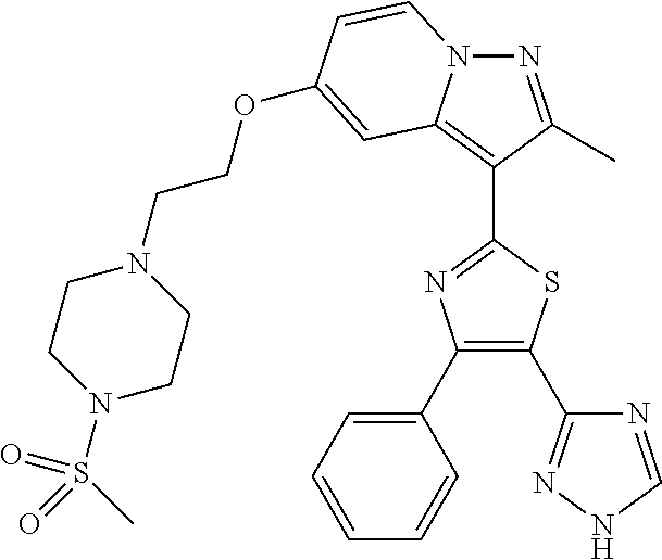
N1=C(C)C(C2=NC(C3=CC=CC=C3)=C(C3=NNC=N3)S2)=C2N1C=CC(OCCN1CCN(S(C)(=O)=O)CC1)=C2
